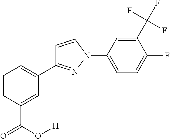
C1=CC(C(=O)O[H])=CC(C2=NN(C3=CC=C(F)C(C(F)(F)F)=C3)C=C2)=C1
